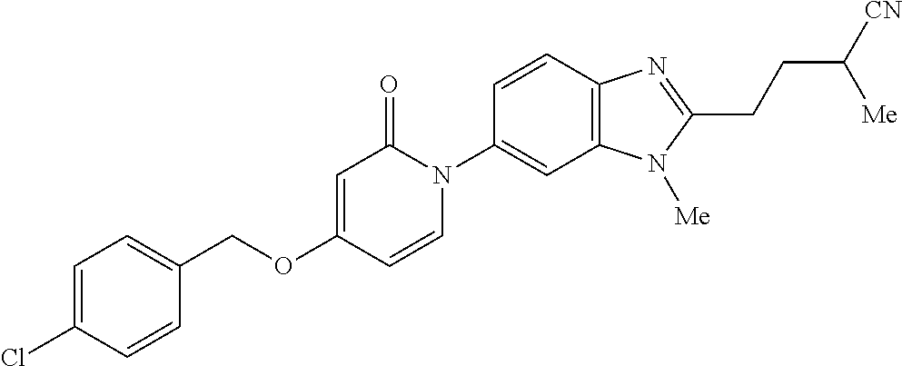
C1(COC2=CC(=O)N(C3=CC4=C(C=C3)N=C(CCC([CN])[Me])N4[Me])C=C2)=CC=C(Cl)C=C1
